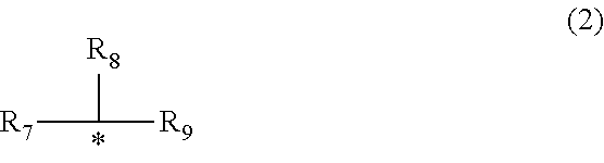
[R7]C([R9])[R8]
